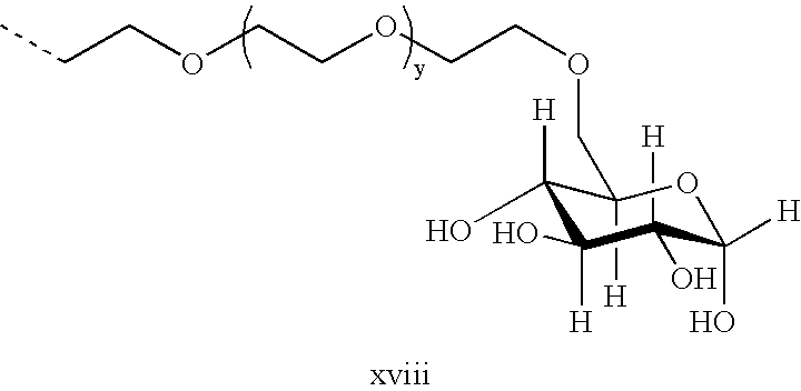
C1([H])(O)C([H])(O)C(O)([H])C([H])(COCCOCCOCCC)OC1([H])O
